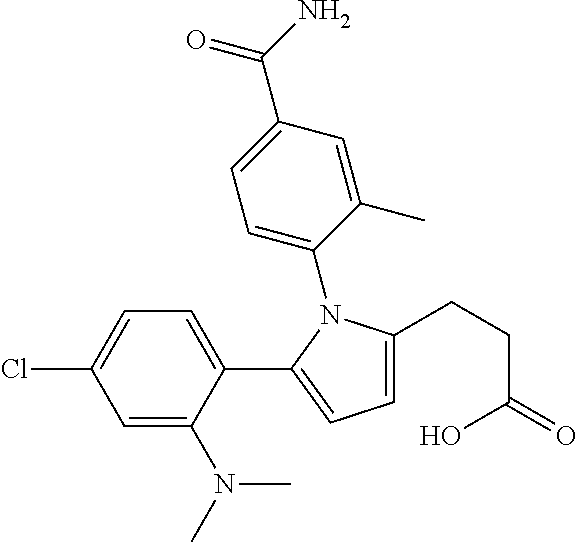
C1=C(C(=O)N)C=C(C)C(N2C(CCC(O)=O)=CC=C2C2=CC=C(Cl)C=C2N(C)C)=C1
